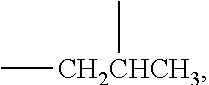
C[CH2CHCH3]C
